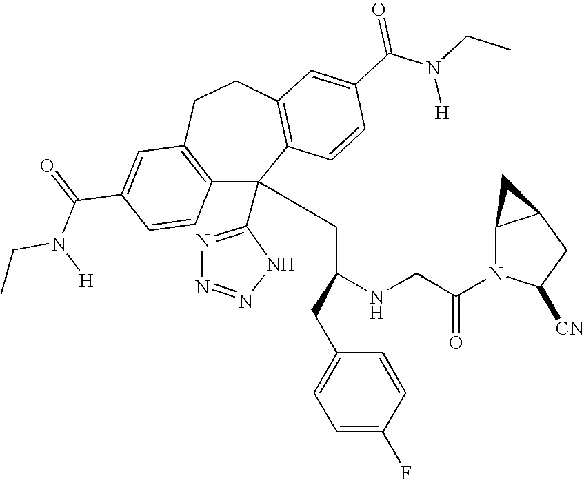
C1(C(=O)N(CC)[H])=CC2=C(C=C1)C(C1=NN=NN1)(CC(NCC(N1C([CN])CC3C1C3)=O)CC1=CC=C(F)C=C1)C1=C(CC2)C=C(C(N(CC)[H])=O)C=C1
